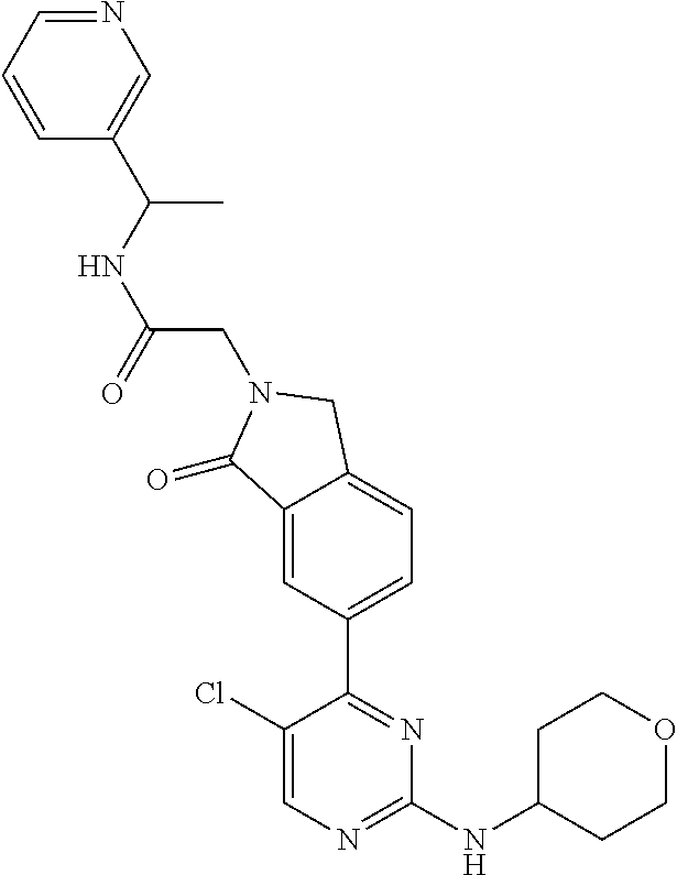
C1(Cl)=CN=C(NC2CCOCC2)N=C1C1=CC=C2C(=C1)C(=O)N(CC(NC(C)C1=CN=CC=C1)=O)C2
